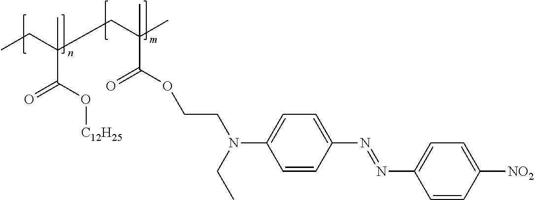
CCC(CC(C)(C(OCCN(C1=CC=C(N=NC2=CC=C([NO2])C=C2)C=C1)CC)=O)C)(C(O[C12H25])=O)C
